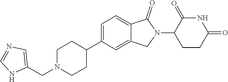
C1N(CC2=CN=CN2)CCC(C2=CC=C3C(=C2)CN(C2CCC(=O)NC2=O)C3=O)C1
